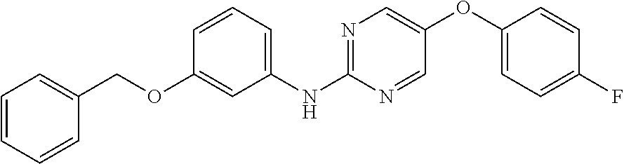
C1=CC=CC(COC2=CC(NC3=NC=C(OC4=CC=C(F)C=C4)C=N3)=CC=C2)=C1
